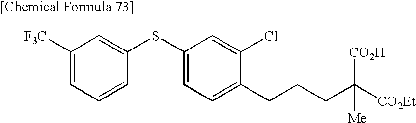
C1([F3C])=CC=CC(SC2=CC=C(CCCC([CO2Et])([CO2H])[Me])C(Cl)=C2)=C1
